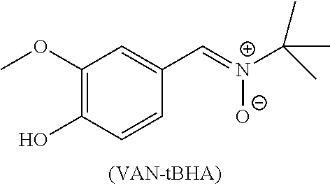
C1(OC)=C(O)C=CC(C=[N+](C(C)(C)C)[O-])=C1
